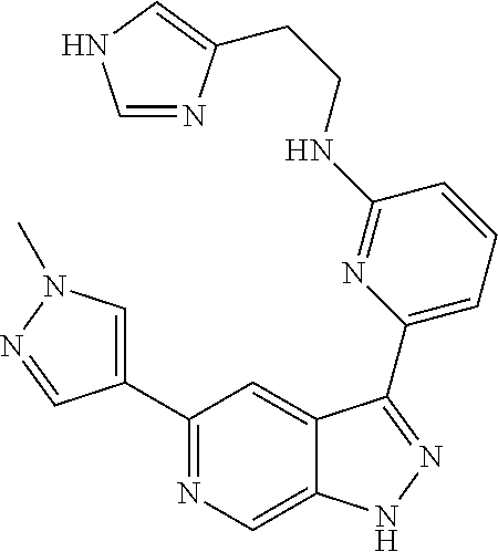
C1(C2=CN(C)N=C2)=NC=C2C(=C1)C(C1=CC=CC(NCCC3=CNC=N3)=N1)=NN2
